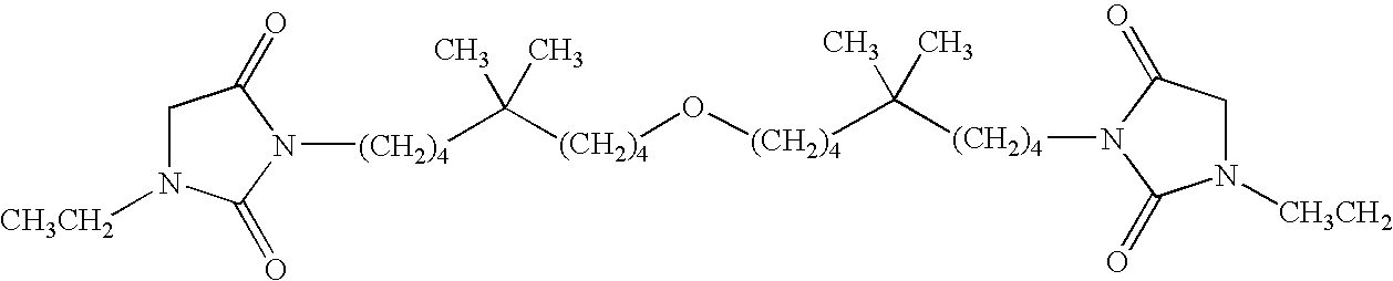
C([(CH2)4]O[(CH2)4]C(C)(C)[(CH2)4]N1C(=O)CN([CH3CH2])C1=O)(C)(C)[(CH2)4]N1C(=O)CN([CH3CH2])C1=O
